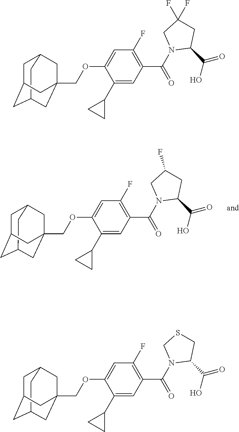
C12CC3CC(C1)CC(COC1=CC(F)=C(C(N4C(C(O)=O)CC(F)C4)=O)C=C1C1CC1)(C3)C2.C12CC3CC(C1)CC(COC1=CC(F)=C(C(N4C(C(O)=O)CC(F)(F)C4)=O)C=C1C1CC1)(C3)C2.C12CC3CC(C1)CC(COC1=CC(F)=C(C(N4C(C(O)=O)CSC4)=O)C=C1C1CC1)(C3)C2
